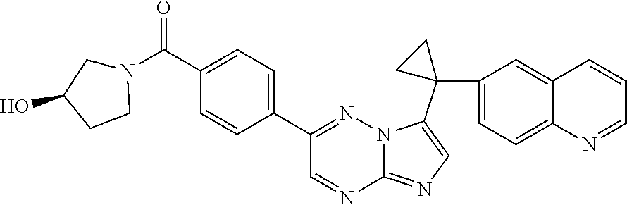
C1(C(N2CC(O)CC2)=O)=CC=C(C2=NN3C(=NC=C3C3(C4=CC=C5C(=C4)C=CC=N5)CC3)N=C2)C=C1
